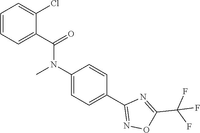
C1(N(C)C(=O)C2=CC=CC=C2Cl)=CC=C(C2=NOC(C(F)(F)F)=N2)C=C1
